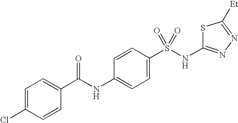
C1=C(Cl)C=CC(C(NC2=CC=C(S(NC3=NN=C([Et])S3)(=O)=O)C=C2)=O)=C1
